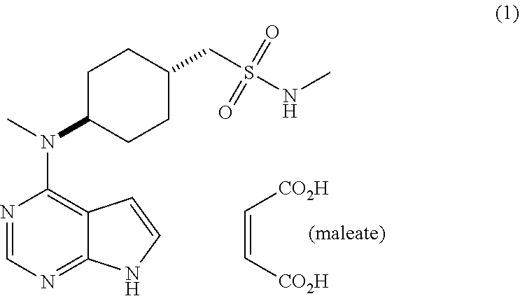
N1=CN=C2C(=C1N(C)C1CCC(CS(=O)(=O)NC)CC1)C=CN2.C(=C[CO2H])[CO2H]
